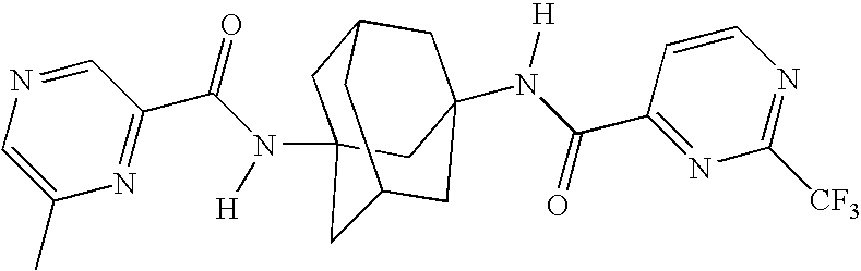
C1C2(N(C(=O)C3=NC(C)=CN=C3)[H])CC3CC(N(C(C4=NC([CF3])=NC=C4)=O)[H])(CC1C3)C2
